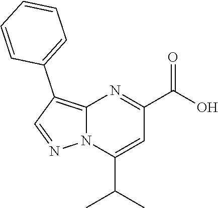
C12=C(C3=CC=CC=C3)C=NN1C(C(C)C)=CC(C(O)=O)=N2
